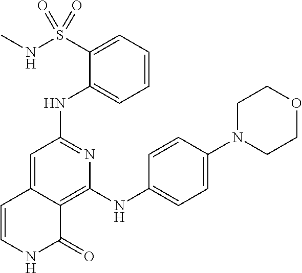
N(C1=NC(NC2=CC=C(N3CCOCC3)C=C2)=C2C(=C1)C=CNC2=O)C1=CC=CC=C1S(NC)(=O)=O
